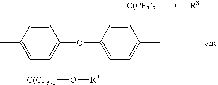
C1(OC2=CC=C(C)C([C(CF3)2]O[R3])=C2)=CC([C(CF3)2]O[R3])=C(C)C=C1
